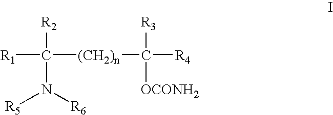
[R2]C([(CH2)n]C([R4])([R3])[OCONH2])([R1])N([R6])[R5]
